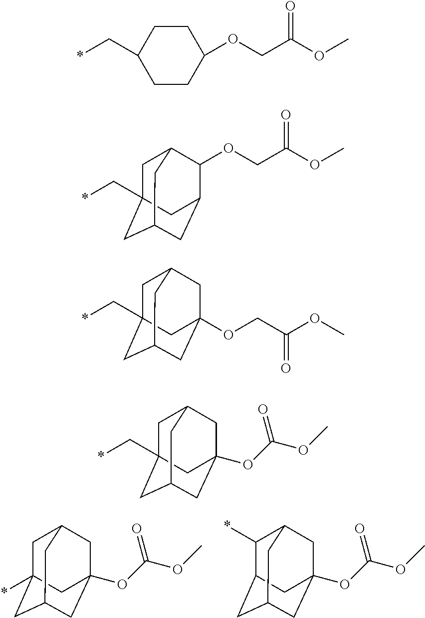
C1C2(*)CC3CC(OC(OC)=O)(CC1C3)C2.C1(*)C2CC3CC(OC(OC)=O)(CC1C3)C2.*CC1CCC(OCC(OC)=O)CC1.O(CC(OC)=O)C1C2CC3CC(C*)(CC1C3)C2.C1C2(C*)CC3CC(OCC(OC)=O)(CC1C3)C2.C1C2(C*)CC3CC(OC(OC)=O)(CC1C3)C2
